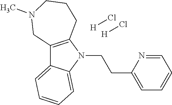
C12=C(N(CCC3=CC=CC=N3)C3=CC=CC=C13)CCCN(C)C2.[H]Cl.[H]Cl
